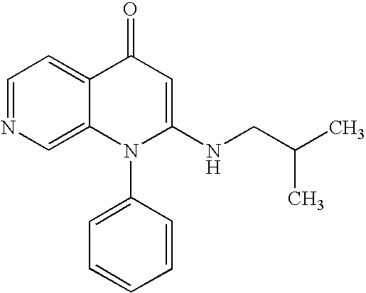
C1=NC=C2C(=C1)C(=O)C=C(NCC(C)C)N2C1=CC=CC=C1
